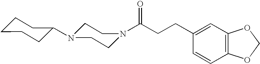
C(CCC1=CC2=C(C=C1)OCO2)(=O)N1CCN(C2CCCCC2)CC1
